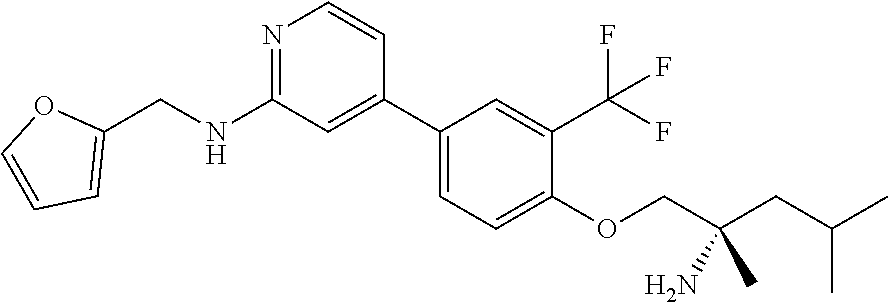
C1(C2=CC(NCC3=CC=CO3)=NC=C2)=CC=C(OCC(CC(C)C)(C)N)C(C(F)(F)F)=C1
